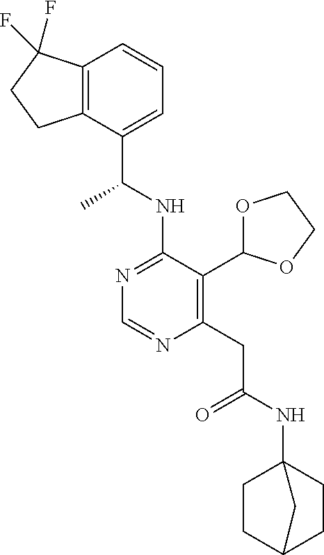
N1=C(NC(C)C2=CC=CC3=C2CCC3(F)F)C(C2OCCO2)=C(CC(=O)NC23CCC(CC2)C3)N=C1
